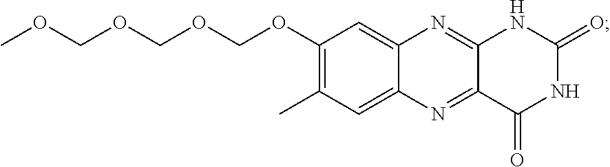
C12=NC3=CC(OCOCOCOC)=C(C)C=C3N=C1C(=O)NC(=O)N2
